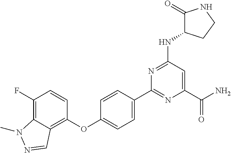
C1=C(C2=NC(C(=O)N)=CC(NC3C(=O)NCC3)=N2)C=CC(OC2=C3C(=C(F)C=C2)N(C)N=C3)=C1
